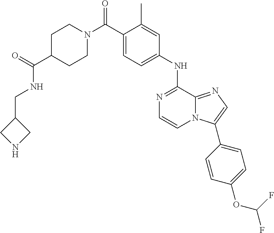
C1C(C(=O)NCC2CNC2)CCN(C(C2=CC=C(NC3=NC=CN4C3=NC=C4C3=CC=C(OC(F)F)C=C3)C=C2C)=O)C1
